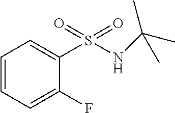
C1=CC=C(F)C(S(NC(C)(C)C)(=O)=O)=C1
